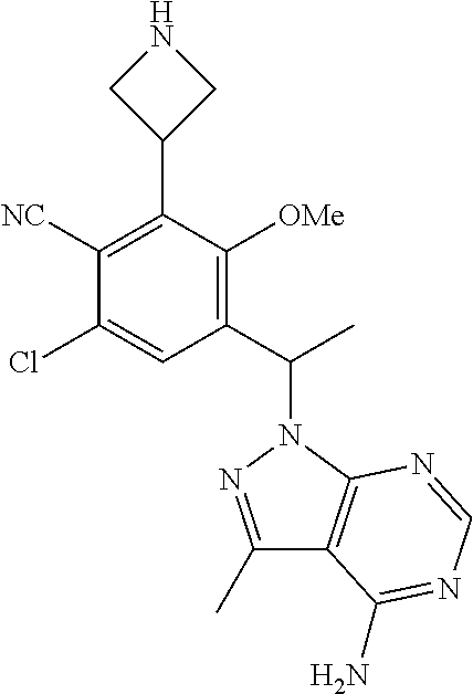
C1(Cl)=CC(C(C)N2N=C(C)C3=C2N=CN=C3N)=C([OMe])C(C2CNC2)=C1[NC]
